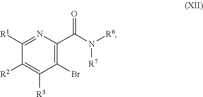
C1([R1])=NC(C(N([R6])[R7])=O)=C(Br)C([R3])=C1[R2]
